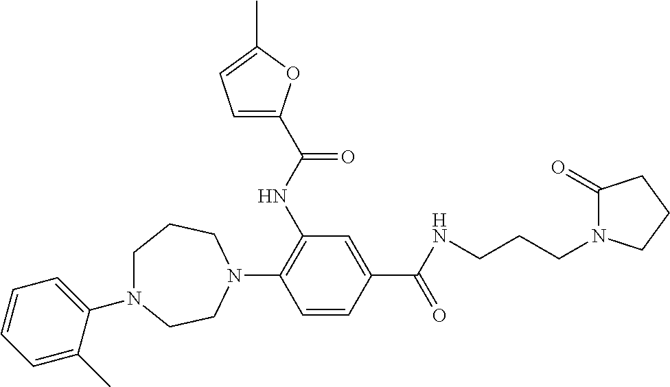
C1(N2CCN(C3=CC=CC=C3C)CCC2)=C(NC(=O)C2=CC=C(C)O2)C=C(C(NCCCN2C(=O)CCC2)=O)C=C1
